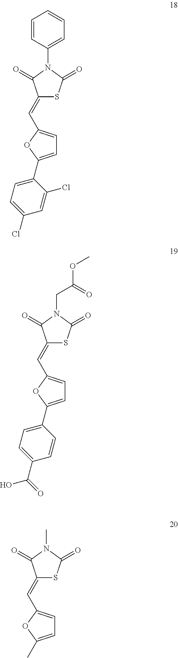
C1(=CC2=CC=C(C3=CC=C(Cl)C=C3Cl)O2)SC(=O)N(C2=CC=CC=C2)C1=O.C1(=CC2=CC=C(C3=CC=C(C(=O)O)C=C3)O2)SC(=O)N(CC(OC)=O)C1=O.C1(=CC2=CC=C(C)O2)SC(=O)N(C)C1=O
